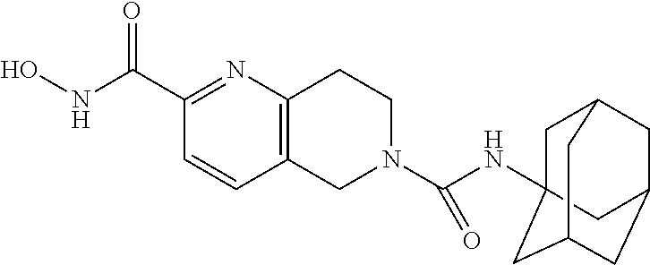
C12=C(N=C(C(NO)=O)C=C1)CCN(C(=O)NC13CC4CC(CC(C1)C4)C3)C2
